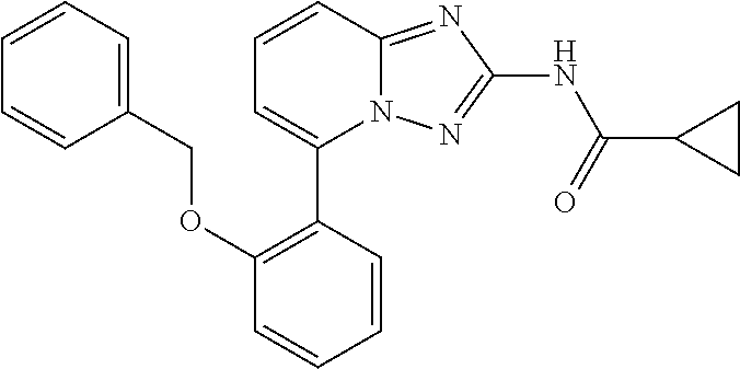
C1=CC2=NC(NC(=O)C3CC3)=NN2C(C2=C(OCC3=CC=CC=C3)C=CC=C2)=C1
